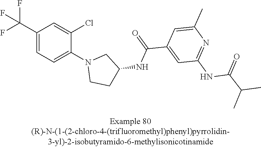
C1(C(F)(F)F)=CC=C(N2CCC(NC(C3=CC(NC(C(C)C)=O)=NC(C)=C3)=O)C2)C(Cl)=C1
